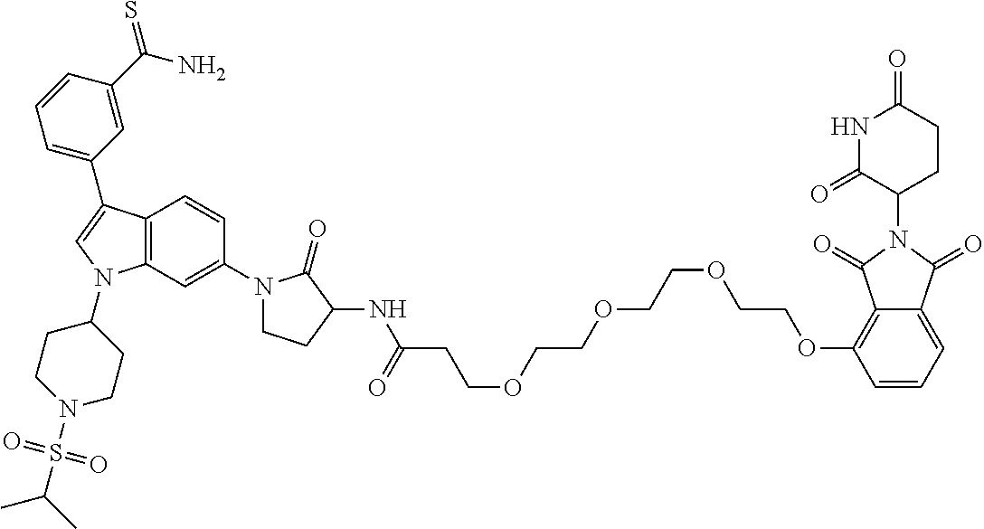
C12=C(C=C(N3CCC(NC(CCOCCOCCOCCOC4=C5C(=CC=C4)C(=O)N(C4CCC(=O)NC4=O)C5=O)=O)C3=O)C=C1)N(C1CCN(S(C(C)C)(=O)=O)CC1)C=C2C1=CC=CC(C(N)=S)=C1
